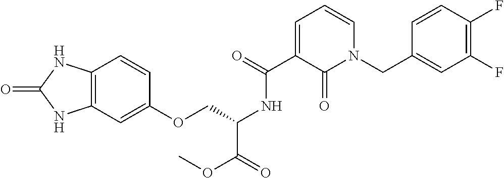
C12=C(C=C(OCC(NC(C3=CC=CN(CC4=CC(F)=C(F)C=C4)C3=O)=O)C(=O)OC)C=C1)NC(=O)N2
